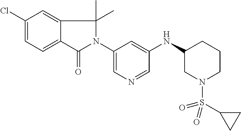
C1(Cl)=CC=C2C(=C1)C(C)(C)N(C1=CN=CC(NC3CN(S(C4CC4)(=O)=O)CCC3)=C1)C2=O
